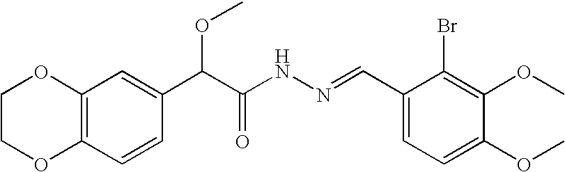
C1COC2=C(O1)C=C(C(C(NN=CC1=CC=C(OC)C(OC)=C1Br)=O)OC)C=C2
